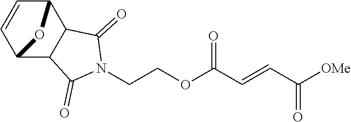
[OMe]C(C=CC(OCCN1C(=O)C2C(C1=O)C1C=CC2O1)=O)=O
